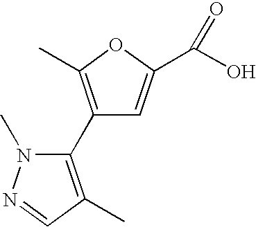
C1(C2=C(C)OC(C(O)=O)=C2)=C(C)C=NN1C
